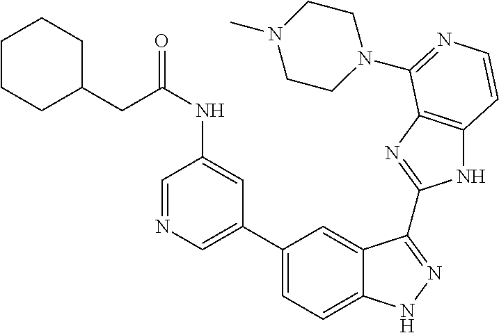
C1(C2=CN=CC(NC(CC3CCCCC3)=O)=C2)=CC=C2C(=C1)C(C1=NC3=C(N1)C=CN=C3N1CCN(C)CC1)=NN2
